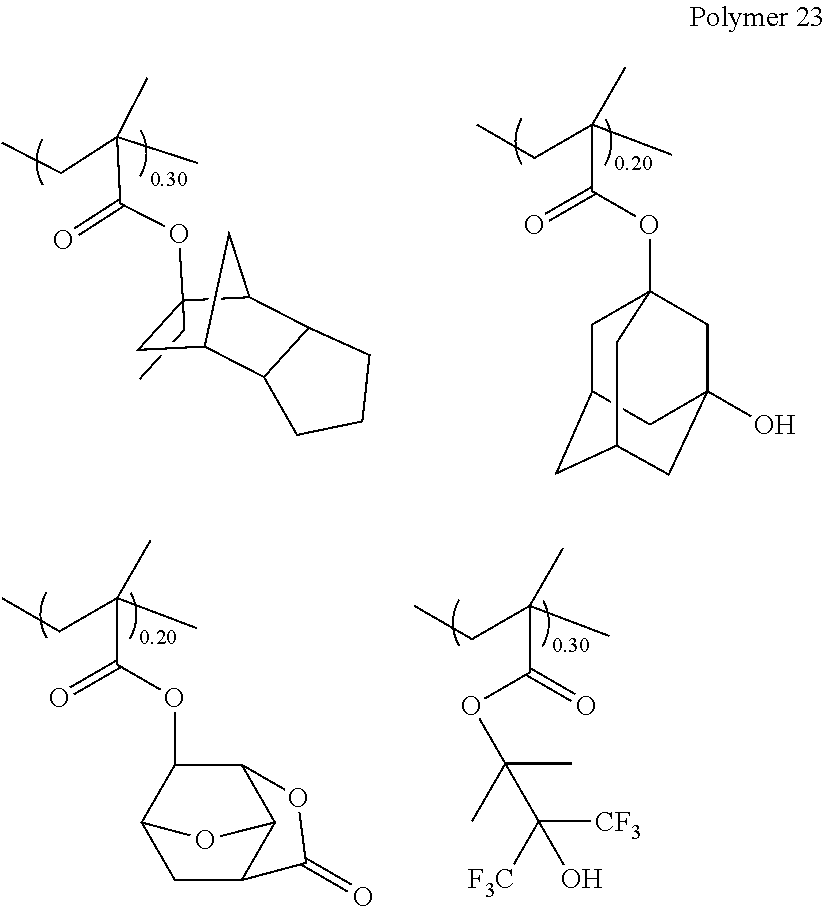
C(C(C)(CC)C)(OC12CC3CC(CC(O)(C1)C3)C2)=O.C(C)C1(OC(C(C)(CC)C)=O)CC2CC1C1C2CCC1.C(C(C)(CC)C)(OC1C2CC3C(C1OC3=O)O2)=O.C(C(C)(CC)C)(=O)OC(C)(C)C([F3C])([CF3])O
